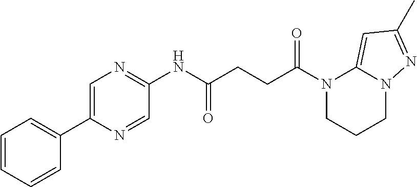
N1(C(CCC(NC2=NC=C(C3=CC=CC=C3)N=C2)=O)=O)CCCN2C1=CC(C)=N2
